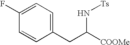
C1(CC([COOMe])N[Ts])=CC=C(F)C=C1
